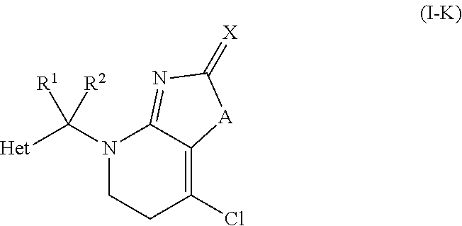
N1(C([Het])([R2])[R1])CCC(Cl)=C2C1=NC(=[X])[A]2
